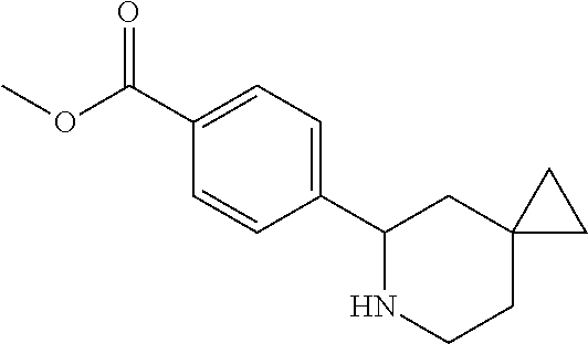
C1(C2NCCC3(C2)CC3)=CC=C(C(OC)=O)C=C1
